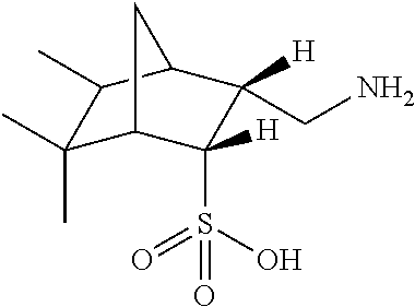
C1(C)(C)C2C([H])(S(O)(=O)=O)C([H])(CN)C(C1C)C2
